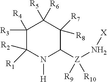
C1([R3])([R4])C([R2])([R1])N([H])C([Z]([R9])([R10])N[X])C([R8])([R7])C1([R5])[R6]
